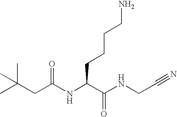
C(CC(NC(C(NCC#N)=O)CCCCN)=O)(C)(C)C
